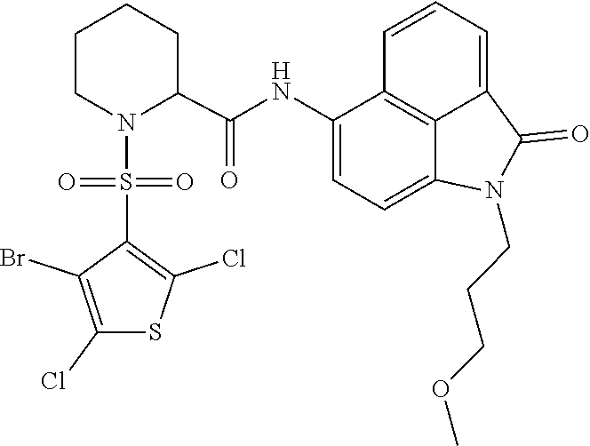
C1=C2C(=O)N(CCCOC)C3=CC=C(NC(C4CCCCN4S(=O)(C4=C(Cl)SC(Cl)=C4Br)=O)=O)C(=C23)C=C1
